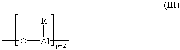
O([Al](C)[R])C
